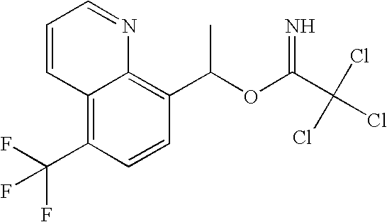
C12=C(C(F)(F)F)C=CC(C(OC(C(Cl)(Cl)Cl)=N)C)=C1N=CC=C2
